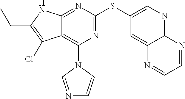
S(C1=NC(N2C=NC=C2)=C2C(=N1)NC(CC)=C2Cl)C1=CN=C2C(=C1)N=CC=N2
